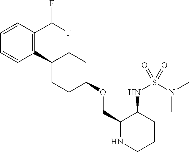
C1(C2CCC(OCC3NCCCC3NS(N(C)C)(=O)=O)CC2)=C(C(F)F)C=CC=C1
